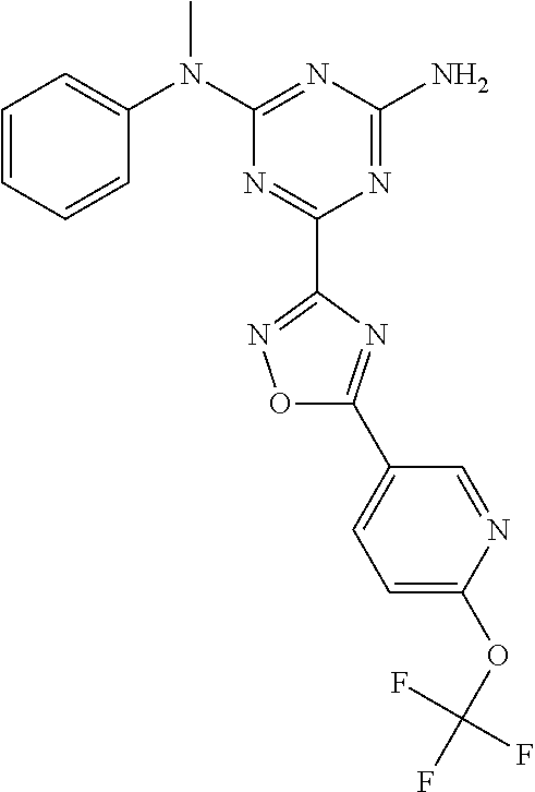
C1=CC=CC(N(C2=NC(N)=NC(C3=NOC(C4=CC=C(OC(F)(F)F)N=C4)=N3)=N2)C)=C1
